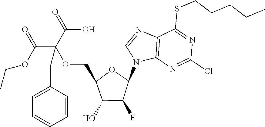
C12=C(N=C(Cl)N=C1SCCCCC)N(C1OC(COC(C(=O)OCC)(C(=O)O)CC3=CC=CC=C3)C(O)C1F)C=N2
